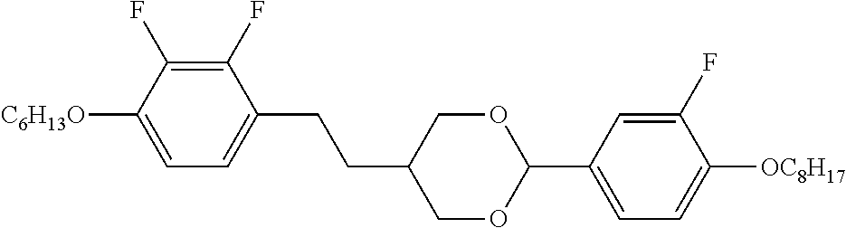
C1(F)=C(F)C([C6H13O])=CC=C1CCC1COC(C2=CC=C([OC8H17])C(F)=C2)OC1
